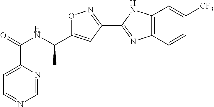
O1N=C(C2=NC3=C(N2)C=C([CF3])C=C3)C=C1C(NC(C1=CC=NC=N1)=O)C
